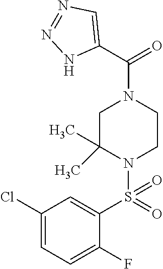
C1(Cl)=CC=C(F)C(S(N2C(C)(C)CN(C(C3=CN=NN3)=O)CC2)(=O)=O)=C1
